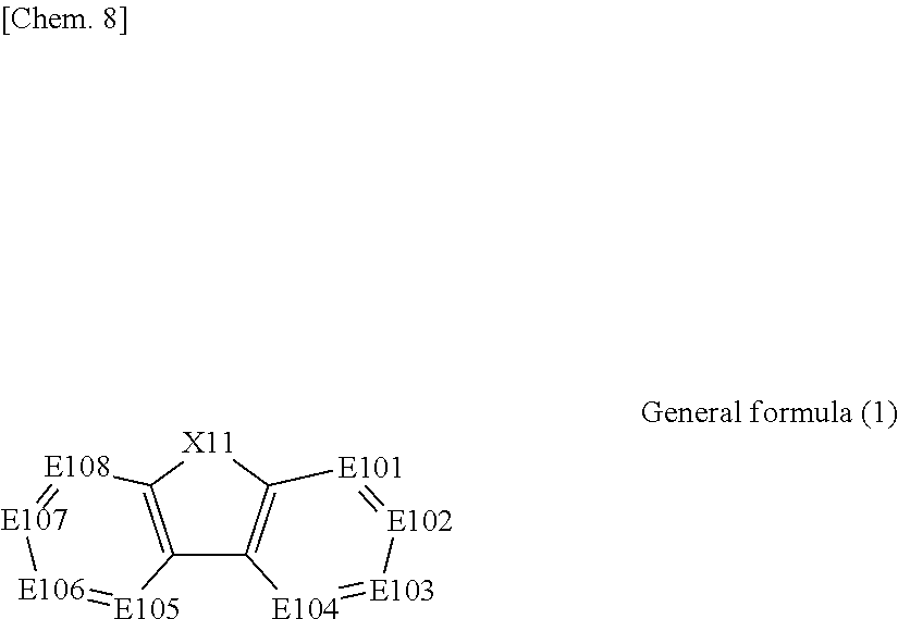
C12=C([X11]C3=C1[E104]=[E103][E102]=[E101]3)[E108]=[E107][E106]=[E105]2
